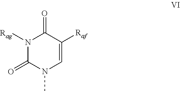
N1([Rag])C(=O)N(C)C=C([Raf])C1=O
